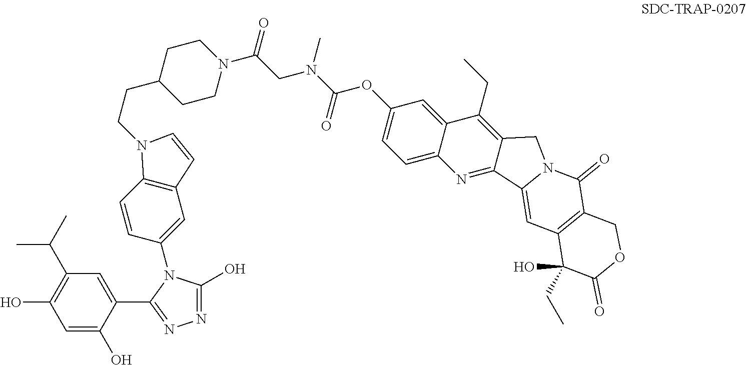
C1(C2=NN=C(O)N2C2=CC3=C(C=C2)N(CCC2CCN(C(=O)CN(C(OC4=CC=C5C(=C4)C(CC)=C4C(=N5)C5=CC6=C(C(=O)N5C4)COC(=O)C6(O)CC)=O)C)CC2)C=C3)=CC(C(C)C)=C(O)C=C1O
